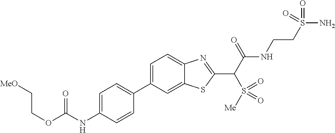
C1(C2=CC=C(NC(OCC[MeO])=O)C=C2)=CC=C2C(=C1)SC(C(C(NCCS(N)(=O)=O)=O)S(=O)([Me])=O)=N2
